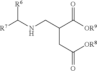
[R7]C([R6])NCC(CC(=O)[OR8])C(=O)[OR9]
